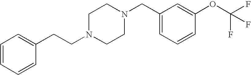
C(N1CCN(CC2=CC=CC(OC(F)(F)F)=C2)CC1)CC1=CC=CC=C1
